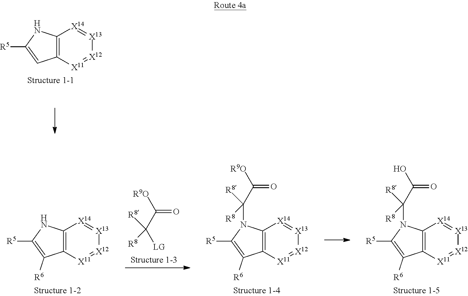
C12=C([X11]=[X12][X13]=[X14]1)C=C([R5])N2.C(=O)(C([LG])([R8])[R8])[R9O].C12=C([X11]=[X12][X13]=[X14]1)C([R6])=C([R5])N2C(C(=O)O)([R8])[R8].C12=C([X11]=[X12][X13]=[X14]1)C([R6])=C([R5])N2C(C(=O)[R9O])([R8])[R8].C12=C([X11]=[X12][X13]=[X14]1)C([R6])=C([R5])N2
